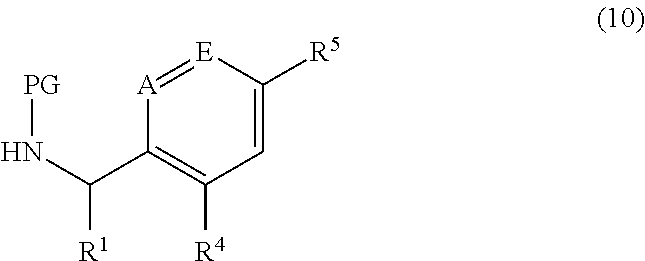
C1=C([R5])[E]=[A]C(C(N[PG])[R1])=C1[R4]
